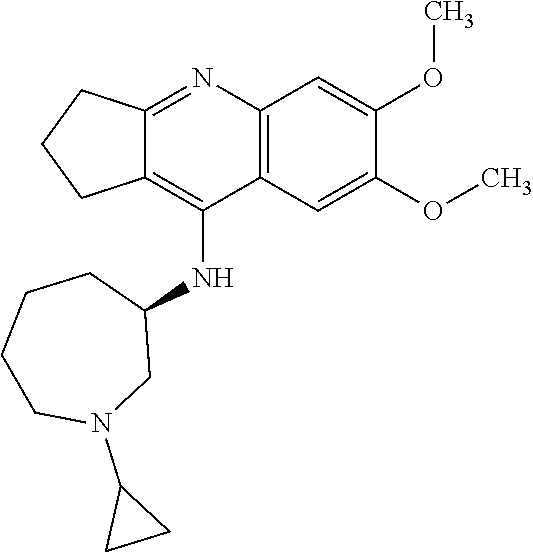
C12=C(C=C(OC)C(OC)=C1)C(NC1CCCCN(C3CC3)C1)=C1C(=N2)CCC1
